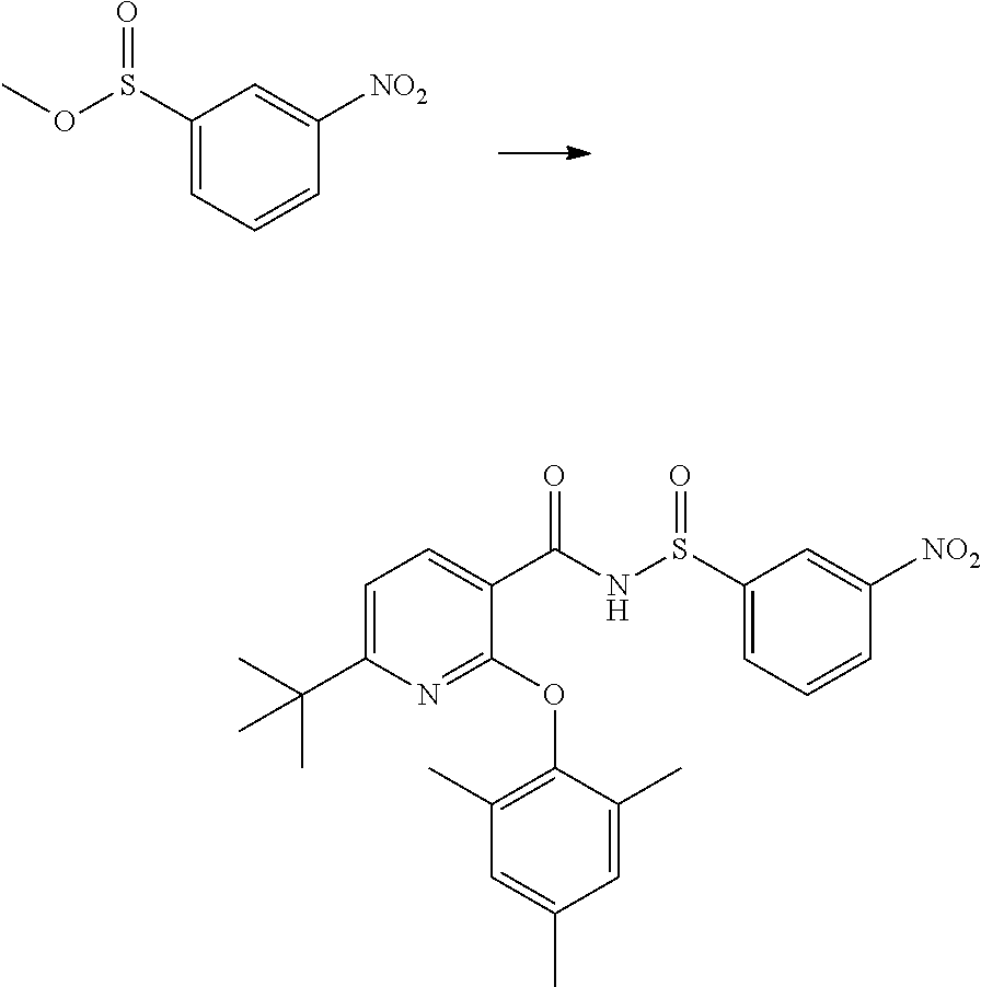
C1(S(OC)=O)=CC=CC([NO2])=C1.C1(S(NC(C2=CC=C(C(C)(C)C)N=C2OC2=C(C)C=C(C)C=C2C)=O)=O)=CC=CC([NO2])=C1
